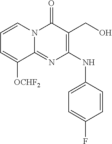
C1=C(F)C=CC(NC2=C(CO)C(=O)N3C(=N2)C([OCHF2])=CC=C3)=C1
